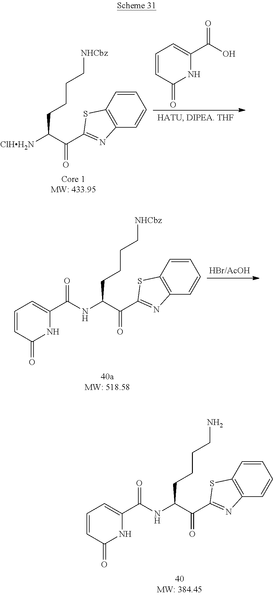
C1=CC(=O)NC(C(O)=O)=C1.C1=CC=CC2=C1SC(C(=O)C([ClHH2N])CCCC[NHCbz])=N2.C1=CC=CC2=C1SC(C(=O)C(NC(C1=CC=CC(=O)N1)=O)CCCC[NHCbz])=N2.C1=CC=CC2=C1SC(C(=O)C(NC(C1=CC=CC(=O)N1)=O)CCCCN)=N2
